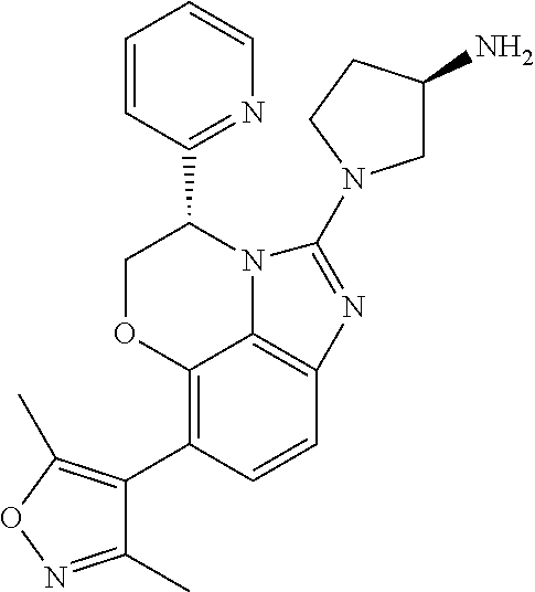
C12=C(C3=C(C)ON=C3C)C=CC3=C1N(C(C1=NC=CC=C1)CO2)C(N1CC(N)CC1)=N3
